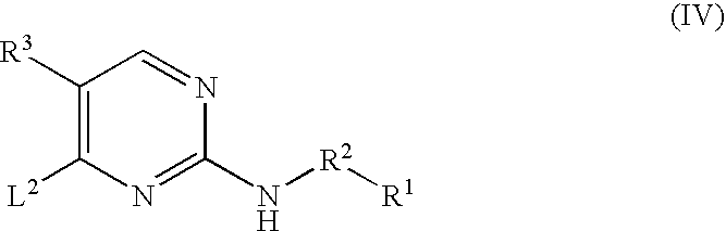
C1([R3])=C([L2])N=C(N[R2][R1])N=C1
